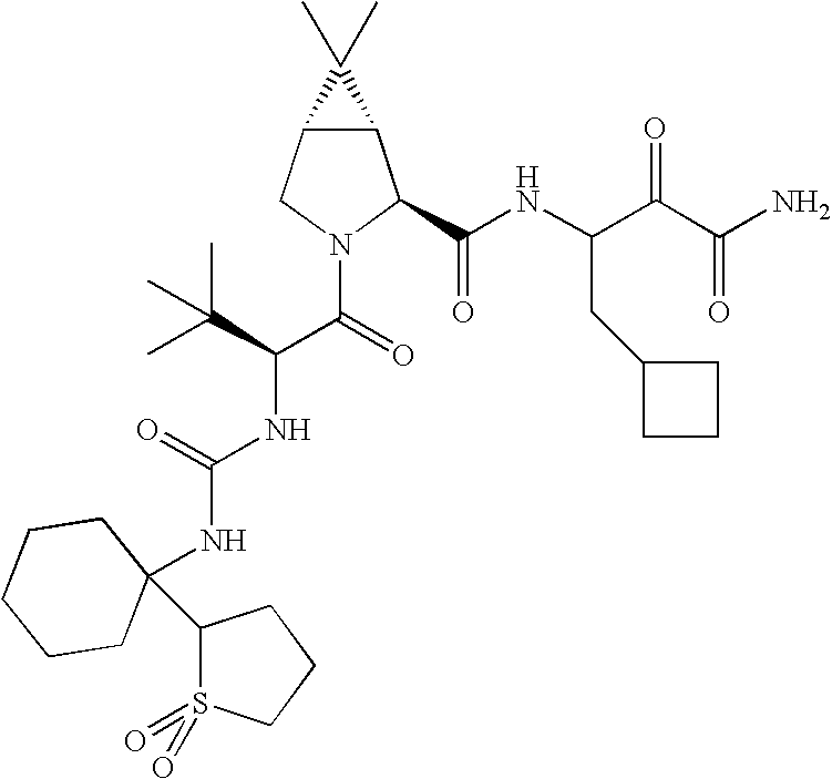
C12C(CN(C(=O)C(NC(NC3(C4S(=O)(=O)CCC4)CCCCC3)=O)C(C)(C)C)C1C(NC(C(C(N)=O)=O)CC1CCC1)=O)C2(C)C
